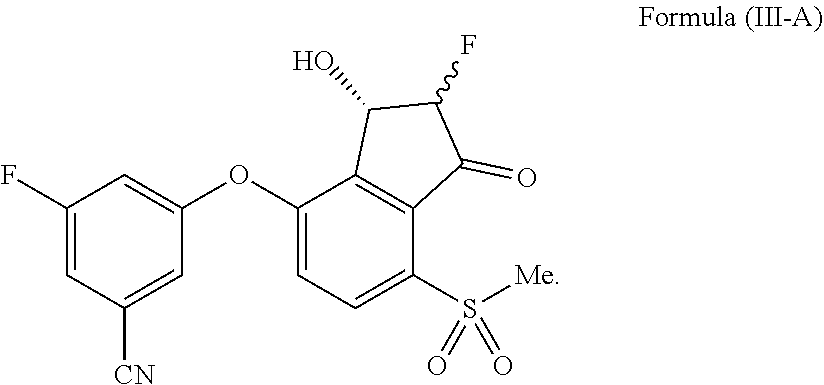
C1(F)=CC([CN])=CC(OC2=CC=C(S([Me])(=O)=O)C3=C2C(O)C(F)C3=O)=C1
